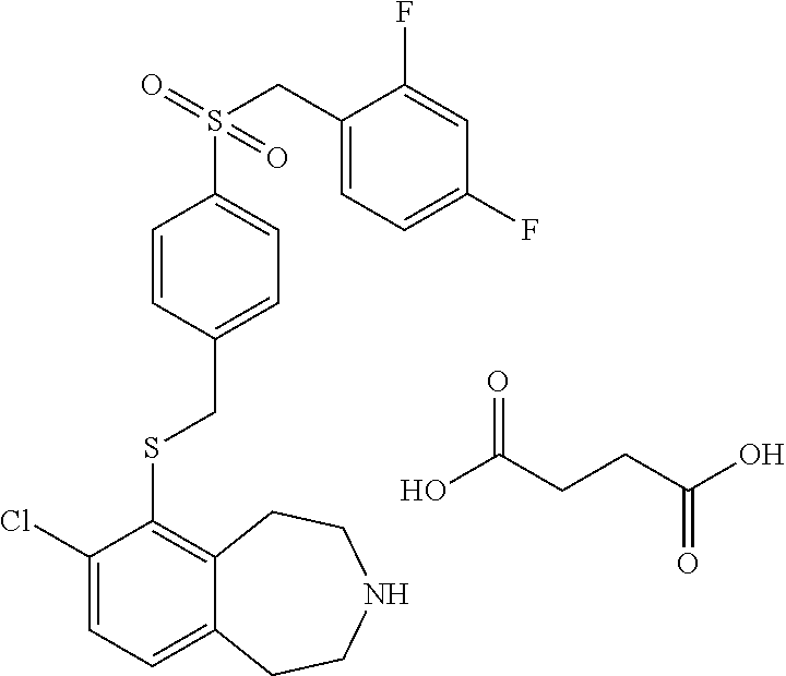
C1(S(CC2=CC=C(F)C=C2F)(=O)=O)=CC=C(CSC2=C3C(=CC=C2Cl)CCNCC3)C=C1.OC(CCC(O)=O)=O
